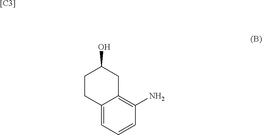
[[C3]].C1CC2=CC=CC(N)=C2CC1O
